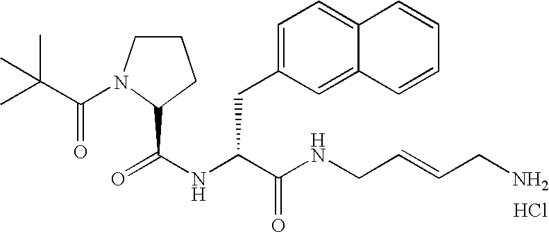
N(C(C(NCC=CCN)=O)CC1=CC=C2C(=C1)C=CC=C2)C(=O)C1N(C(C(C)(C)C)=O)CCC1.Cl
